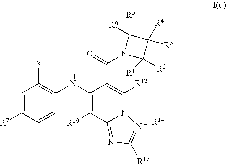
C1=C([R7])C=CC(NC2=C([R10])C3=NC([R16])=N([R14])N3C([R12])=C2C(=O)N2C([R1])([R2])C([R4])([R3])C2([R5])[R6])=C1[X]
